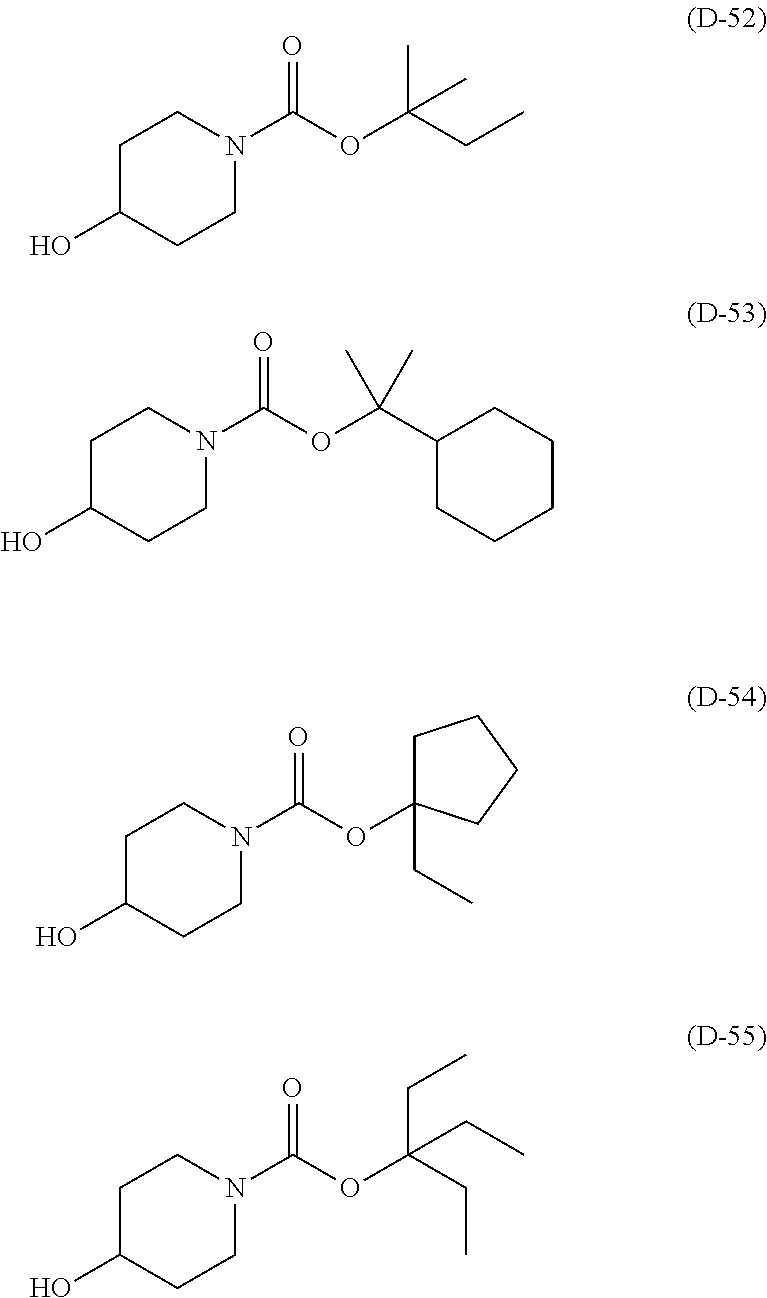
O=C(OC(CC)(C)C)N1CCC(O)CC1.O=C(OC(C1CCCCC1)(C)C)N1CCC(O)CC1.O=C(OC1(CC)CCCC1)N1CCC(O)CC1.O=C(OC(CC)(CC)CC)N1CCC(O)CC1
